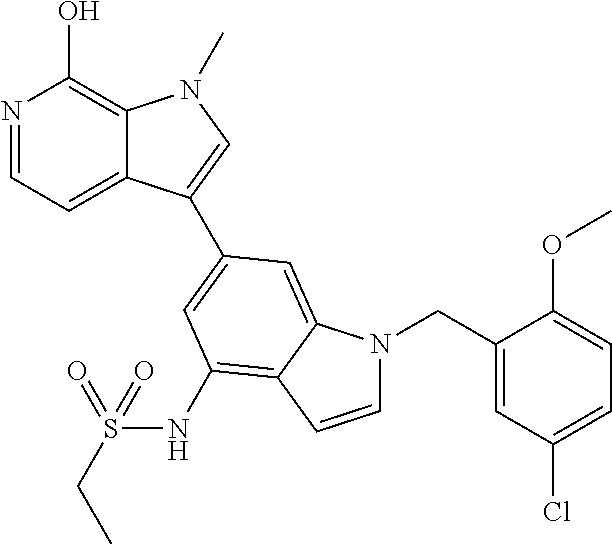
N1=CC=C2C(=C1O)N(C)C=C2C1=CC(NS(CC)(=O)=O)=C2C(=C1)N(CC1=CC(Cl)=CC=C1OC)C=C2
